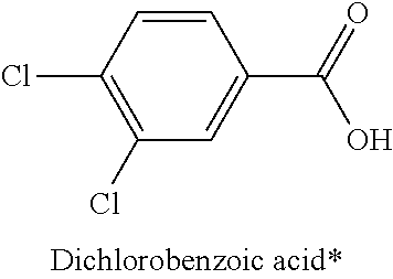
C1=CC(Cl)=C(Cl)C=C1C(=O)O
